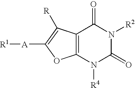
C12=C(C([R])=C([A][R1])O1)C(=O)N([R2])C(=O)N2[R4]
